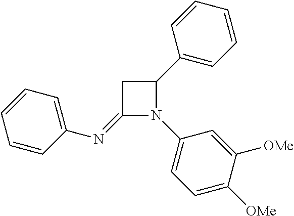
C1(=NC2=CC=CC=C2)N(C2=CC=C([OMe])C([OMe])=C2)C(C2=CC=CC=C2)C1
